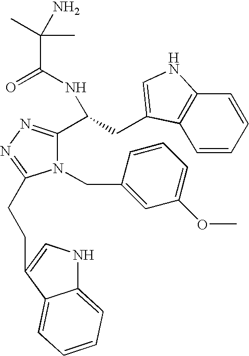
N1(CC2=CC(OC)=CC=C2)C(C(CC2=CNC3=C2C=CC=C3)NC(=O)C(C)(C)N)=NN=C1CCC1=CNC2=CC=CC=C21
